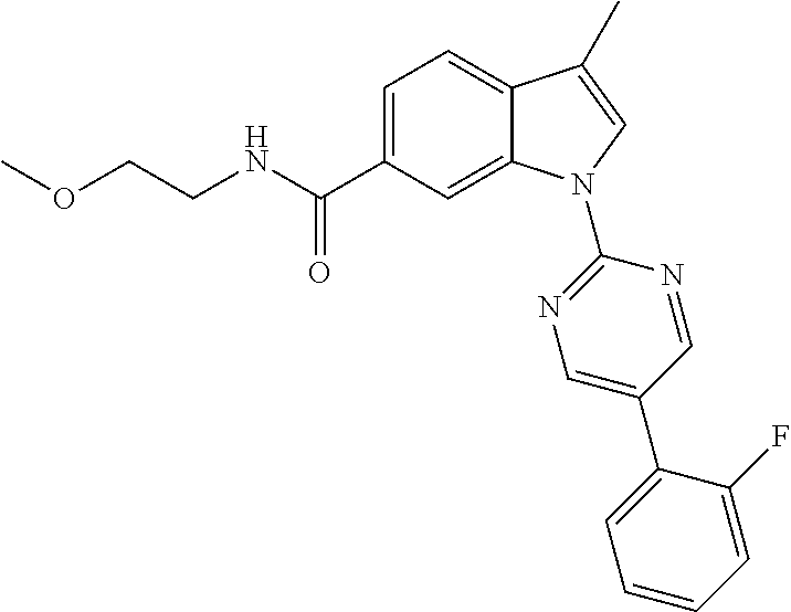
C(CNC(C1=CC=C2C(=C1)N(C1=NC=C(C3=CC=CC=C3F)C=N1)C=C2C)=O)OC
